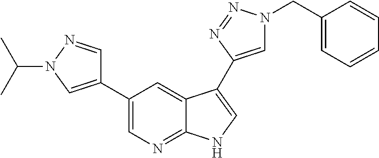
C1(C2=CN(C(C)C)N=C2)=CN=C2C(=C1)C(C1=CN(CC3=CC=CC=C3)N=N1)=CN2
